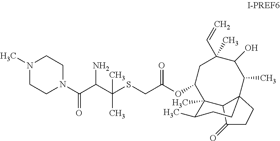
C(SCC(OC1CC(C)(C=C)C(O)C(C)C23C(C1(C)C(C)CC2)C(=O)CC3)=O)(C(N)C(=O)N1CCN(C)CC1)(C)C
